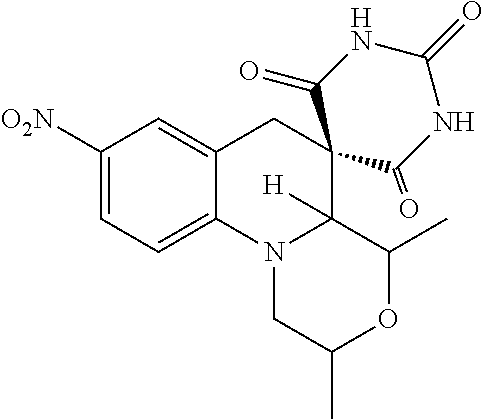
C1([O2N])=CC=C2C(=C1)CC1(C3([H])N2CC(C)OC3C)C(=O)NC(=O)NC1=O
